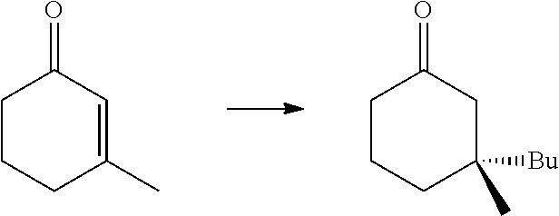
C1CCC(C)=CC1=O.C1CCC([Bu])(C)CC1=O
